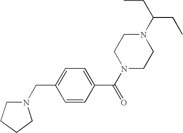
N1(C(CC)CC)CCN(C(C2=CC=C(CN3CCCC3)C=C2)=O)CC1
